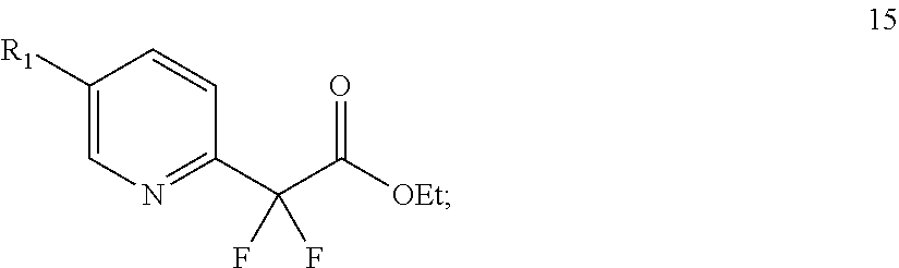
C1([R1])=CN=C(C(C([OEt])=O)(F)F)C=C1
